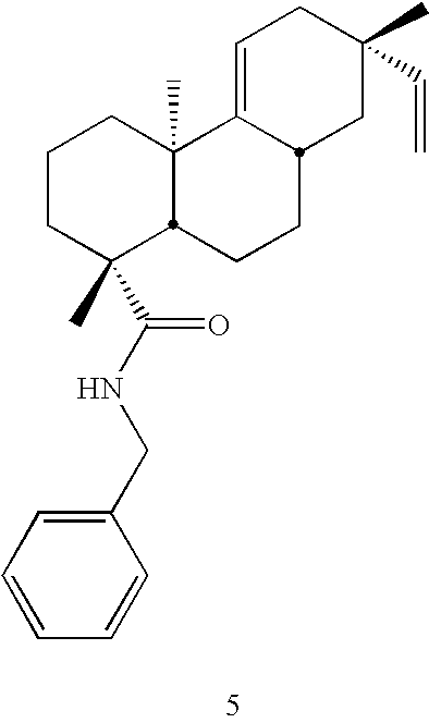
C1CC(C(=O)NCC2=CC=CC=C2)(C)C2C(C)(C1)C1=CCC(C)(C=C)CC1CC2
